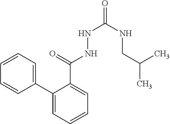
C1(C2=CC=CC=C2)=CC=CC=C1C(=O)NNC(=O)NCC(C)C
